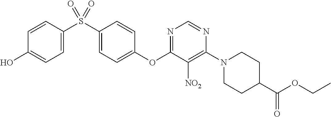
C1(OC2=NC=NC(N3CCC(C(OCC)=O)CC3)=C2[NO2])=CC=C(S(C2=CC=C(O)C=C2)(=O)=O)C=C1
